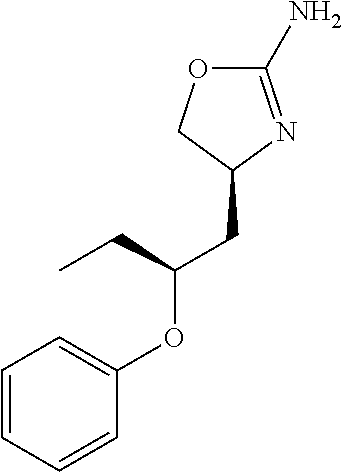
C1(N)=NC(CC(OC2=CC=CC=C2)CC)CO1
